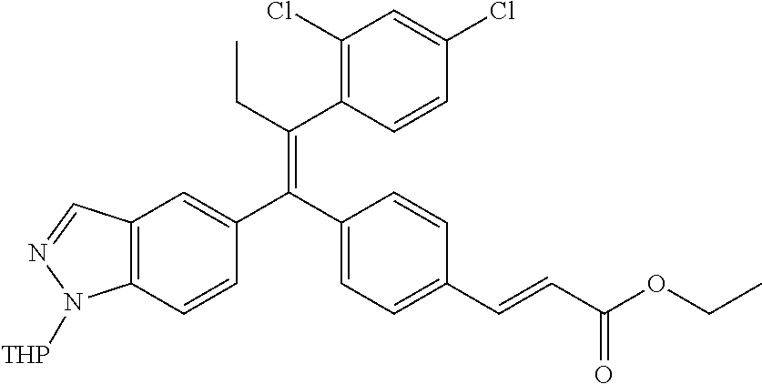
C1=CC2=C(C=C1C(C1=CC=C(C=CC(OCC)=O)C=C1)=C(C1=C(Cl)C=C(Cl)C=C1)CC)C=NN2[THP]
